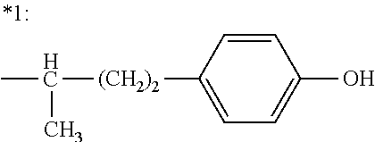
CC([(CH2)2]C1=CC=C(O)C=C1)C
